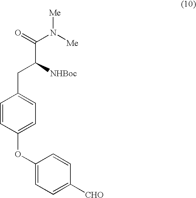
C1=CC(OC2=CC=C([CHO])C=C2)=CC=C1CC(C(N([Me])[Me])=O)[NHBoc]
